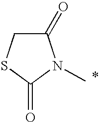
S1C(=O)N(C)C(=O)C1
